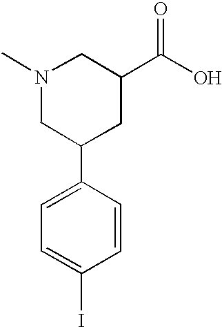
C1(C2=CC=C(I)C=C2)CC(C(O)=O)CN(C)C1
